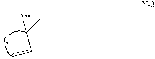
ccC(C)[R25].[Q]
